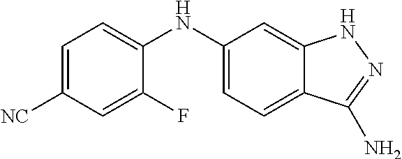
C1=C([NC])C=C(F)C(NC2=CC=C3C(=C2)NN=C3N)=C1
